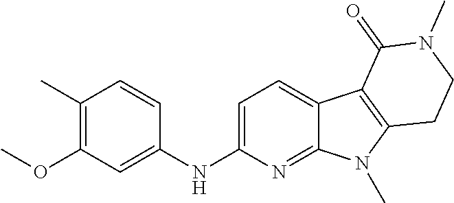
C1(NC2=CC=C3C(=N2)N(C)C2=C3C(=O)N(C)CC2)=CC(OC)=C(C)C=C1
